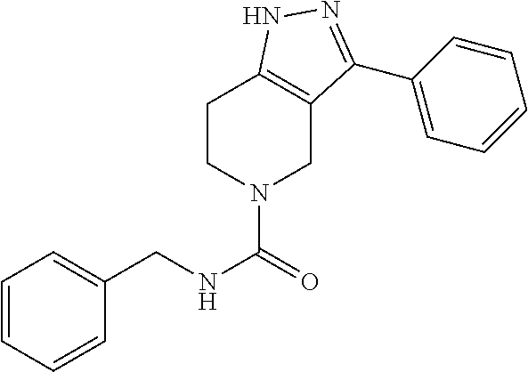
C(NC(=O)N1CC2=C(CC1)NN=C2C1=CC=CC=C1)C1=CC=CC=C1
